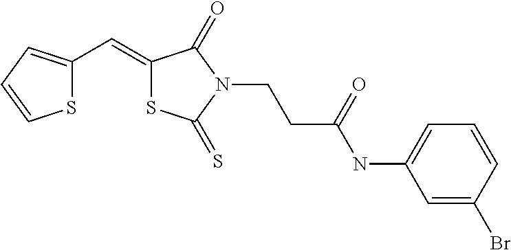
S1C(C=C2SC(=S)N(CCC(NC3=CC=CC(Br)=C3)=O)C2=O)=CC=C1
